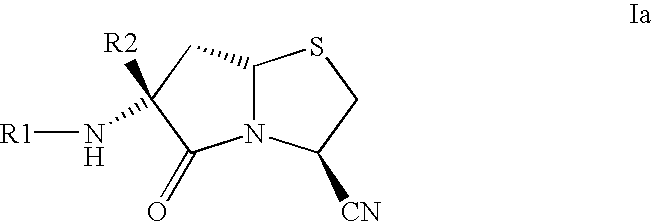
C1C(N[R1])([R2])C(=O)N2C1SCC2[CN]
